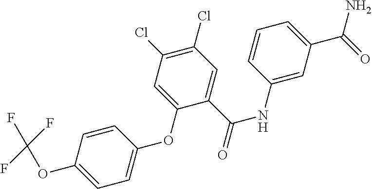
C1=CC(OC(F)(F)F)=CC=C1OC1=CC(Cl)=C(Cl)C=C1C(=O)NC1=CC(C(N)=O)=CC=C1
